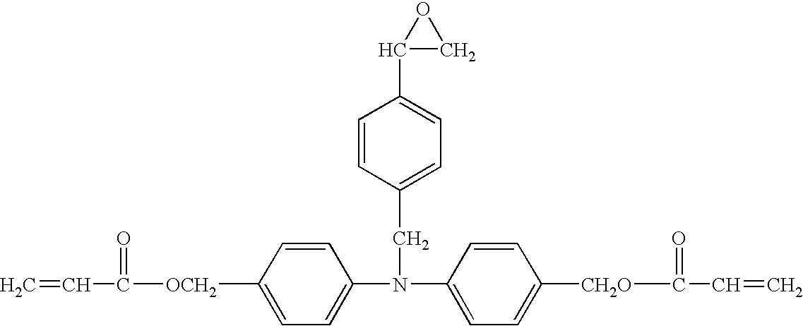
C1=C(N(C2=CC=C([CH2O]C(=O)C=C)C=C2)CC2=CC=C(C3CO3)C=C2)C=CC([OCH2]C(=O)C=C)=C1
